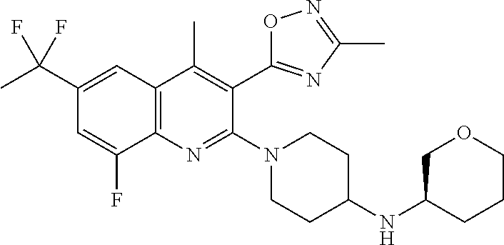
C1(C(C)(F)F)=CC2=C(N=C(N3CCC(NC4COCCC4)CC3)C(C3=NC(C)=NO3)=C2C)C(F)=C1
